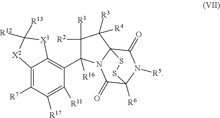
C1([R1])([R2])C(C2=C3C(=C([R7])C([R17])=C2[R11])[X2]C([R13])([R12])[X1]3)([R16])N2C3(C1([R3])[R4])C(=O)N([R5])C([R6])(C2=O)SS3
